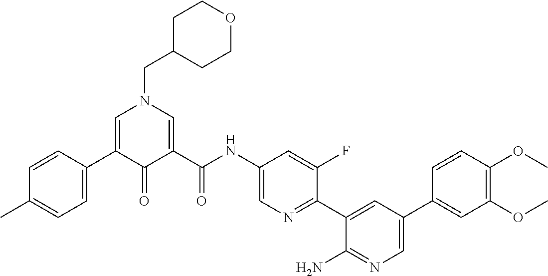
C1=C(C2=CC=C(C)C=C2)C(=O)C(C(NC2=CN=C(C3=CC(C4=CC(OC)=C(OC)C=C4)=CN=C3N)C(F)=C2)=O)=CN1CC1CCOCC1
